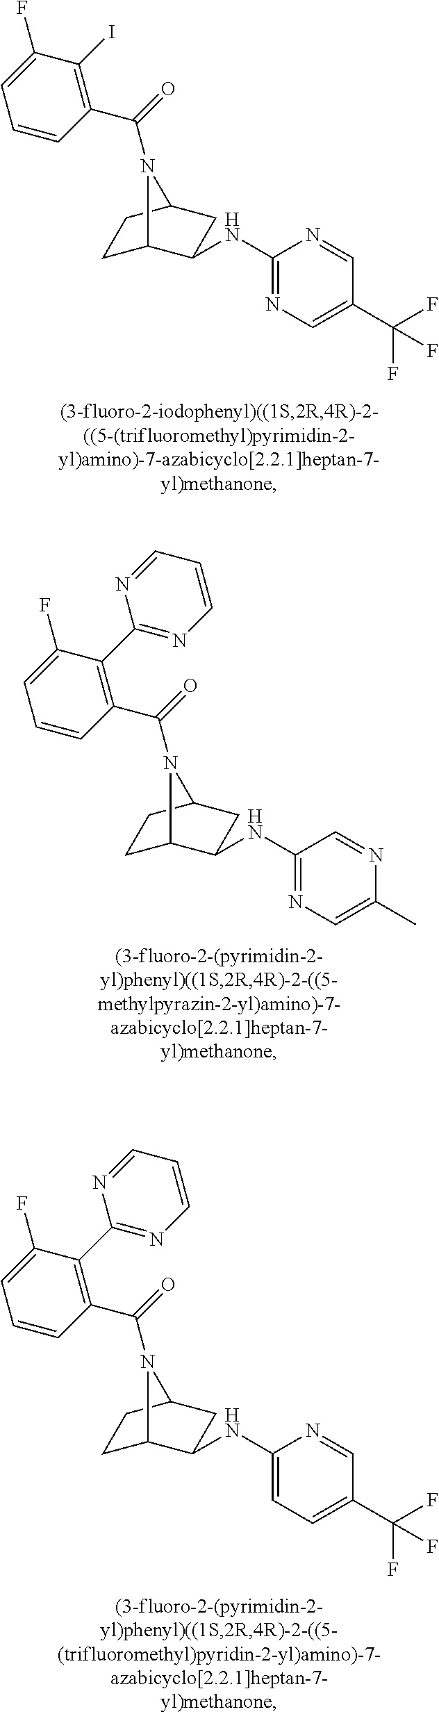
C(=O)(N1C2CCC1CC2NC1=NC=C(C(F)(F)F)C=N1)C1=C(I)C(F)=CC=C1.C(=O)(N1C2CCC1CC2NC1=NC=C(C)N=C1)C1=C(C2=NC=CC=N2)C(F)=CC=C1.C(=O)(N1C2CCC1CC2NC1=CC=C(C(F)(F)F)C=N1)C1=C(C2=NC=CC=N2)C(F)=CC=C1
